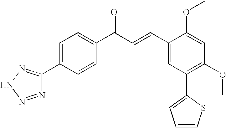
C1=C(C2=NNN=N2)C=CC(C(C=CC2=CC(C3=CC=CS3)=C(OC)C=C2OC)=O)=C1
